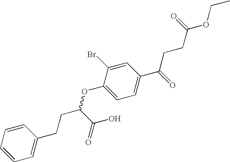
C1(Br)=CC(C(=O)CCC(OCC)=O)=CC=C1OC(CCC1=CC=CC=C1)C(O)=O
